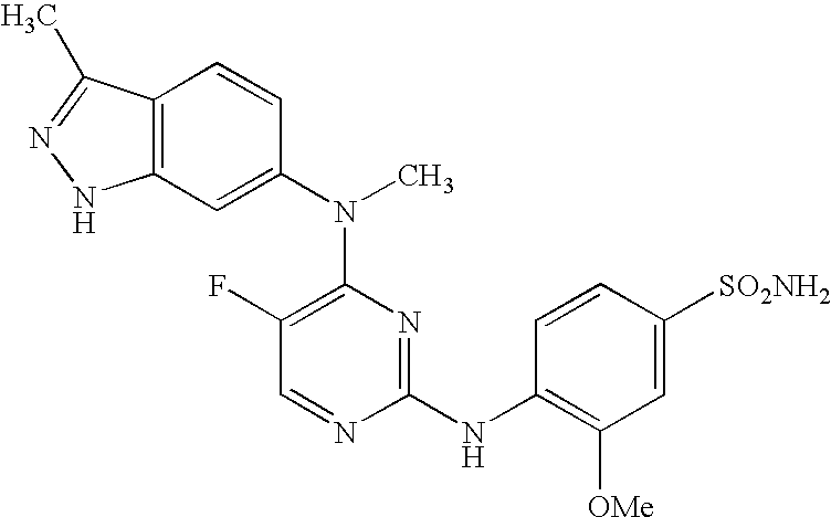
C12=C(C=C(N(C3=C(F)C=NC(NC4=C([OMe])C=C([SO2NH2])C=C4)=N3)C)C=C1)NN=C2C
